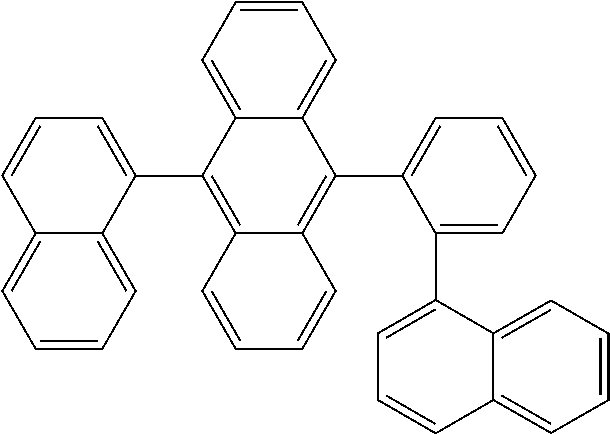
C1=CC2=CC=CC=C2C(C2=C3C(=C(C4=CC=CC=C4C4=CC=CC5=CC=CC=C45)C4=CC=CC=C24)C=CC=C3)=C1
